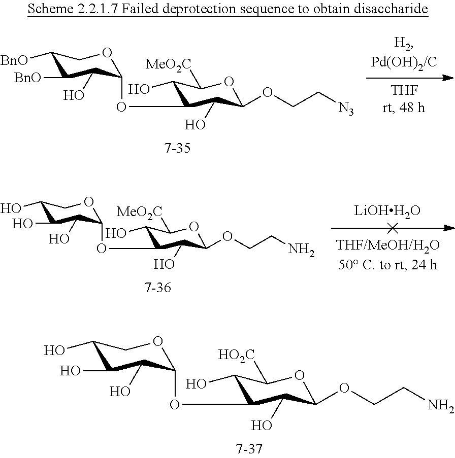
C1([BnO])C([BnO])C(O)C(OC2C(O)C([MeO2C])OC(OCC[N3])C2O)OC1.C1(O)C(O)C(O)C(OC2C(O)C([MeO2C])OC(OCCN)C2O)OC1.[LiOHH2O].C1(O)C(O)C(O)C(OC2C(O)C([HO2C])OC(OCCN)C2O)OC1
